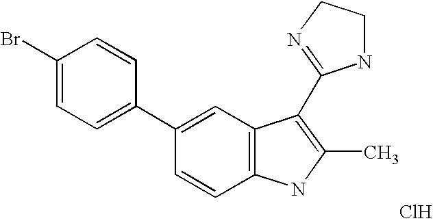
C1=C(C2=CC=C(Br)C=C2)C=CC2=C1C(C1=NCCN1)=C(C)N2.Cl
